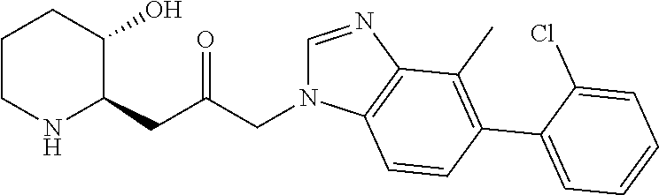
C1CNC(CC(CN2C=NC3=C2C=CC(C2=CC=CC=C2Cl)=C3C)=O)C(O)C1
